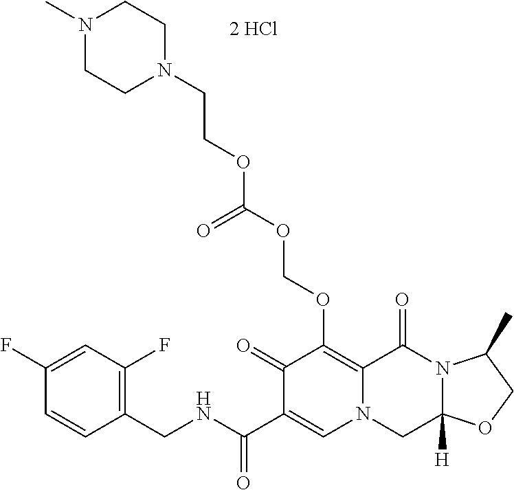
C1(F)=CC(F)=C(CNC(C2=CN3C(=C(OCOC(OCCN4CCN(C)CC4)=O)C2=O)C(=O)N2C([H])(C3)OCC2C)=O)C=C1.[2 HCl]
